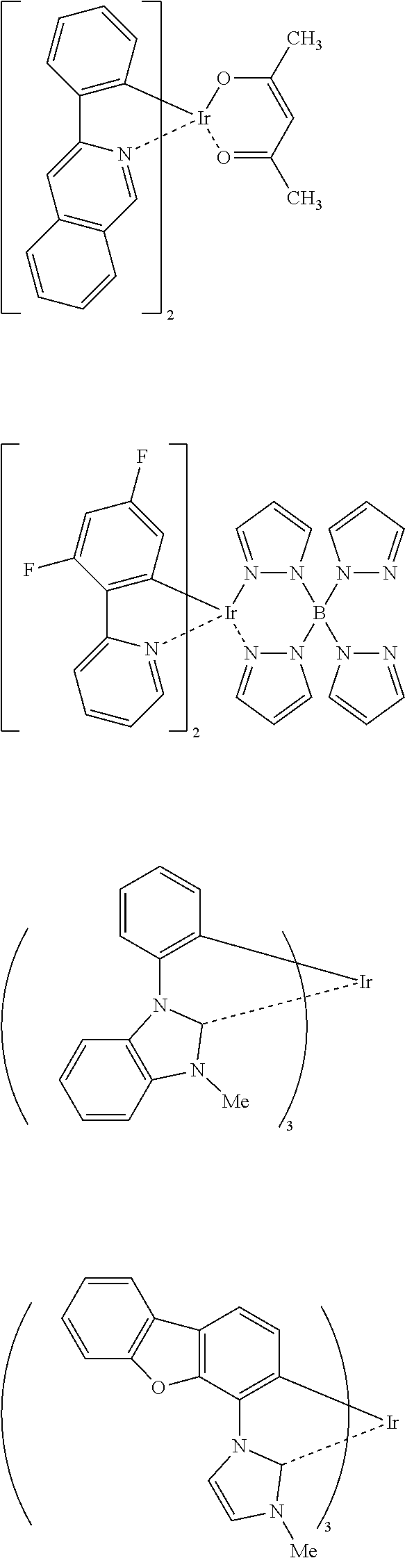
C12=C(C=CC=C1)[Ir]1(N3=CC4=C(C=C23)C=CC=C4)O=C(C)C=C(C)O1.C12=C(C=C(F)C=C1F)[Ir]1(N3=CC=CC=C23)N2=CC=CN2B(N2N=CC=C2)(N2N=CC=C2)N2N1=CC=C2.C1=CC2=C(C=C1)[Ir]C1N([Me])C3=C(C=CC=C3)N21.C12=C(C3=C(C=C1)[Ir]C1N([Me])C=CN31)OC1=C2C=CC=C1
